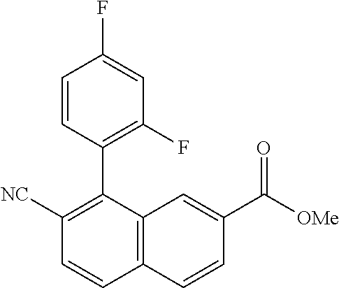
C1([NC])=C(C2=C(F)C=C(F)C=C2)C2=C(C=C1)C=CC(C([OMe])=O)=C2
